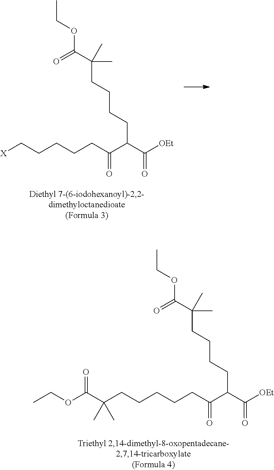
[X]CCCCCC(C(C([OEt])=O)CCCCC(C(OCC)=O)(C)C)=O.C(CCCCCC(C(C([OEt])=O)CCCCC(C(OCC)=O)(C)C)=O)(C(OCC)=O)(C)C
